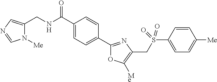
C1(C(NCC2=CN=CN2[Me])=O)=CC=C(C2=NC(CS(C3=CC=C([Me])C=C3)(=O)=O)=C([Me])O2)C=C1
